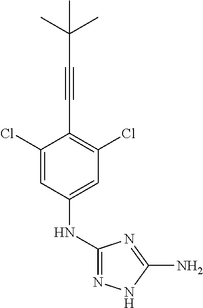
C1=C(Cl)C(C#CC(C)(C)C)=C(Cl)C=C1NC1=NNC(N)=N1
